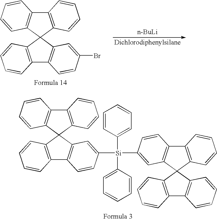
C12=C(C3(C4=C1C=CC=C4)C1=C(C4=C3C=C([Si](C3=CC=CC=C3)(C3=CC=CC=C3)C3=CC5=C(C6=C(C57C5=C(C8=C7C=CC=C8)C=CC=C5)C=CC=C6)C=C3)C=C4)C=CC=C1)C=CC=C2.C12=C(C3(C4=C1C=CC=C4)C1=C(C4=C3C=C(Br)C=C4)C=CC=C1)C=CC=C2.[n-BuLi]
